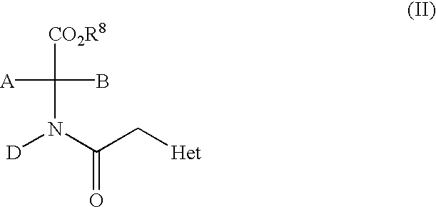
[D]N(C(C[Het])=O)C([A])(B)[CO2R8]
